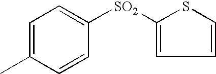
C1=C(C)C=CC([SO2]C2=CC=CS2)=C1
